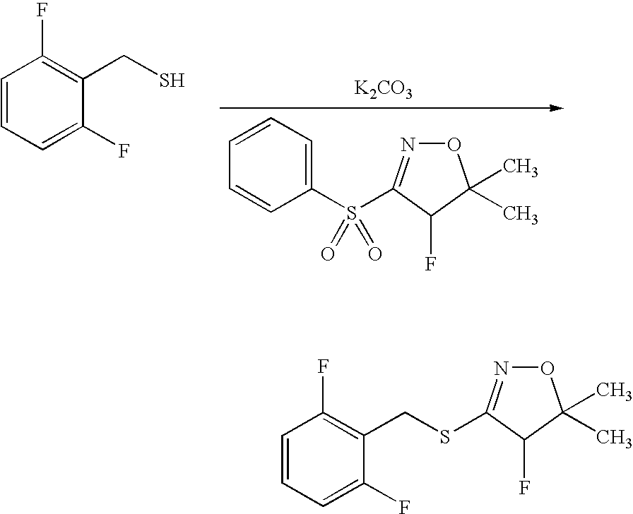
C1=CC=C(F)C(CS)=C1F.C1=CC=CC(S(C2=NOC(C)(C)C2F)(=O)=O)=C1.[K2CO3].C1=CC=C(F)C(CSC2=NOC(C)(C)C2F)=C1F
